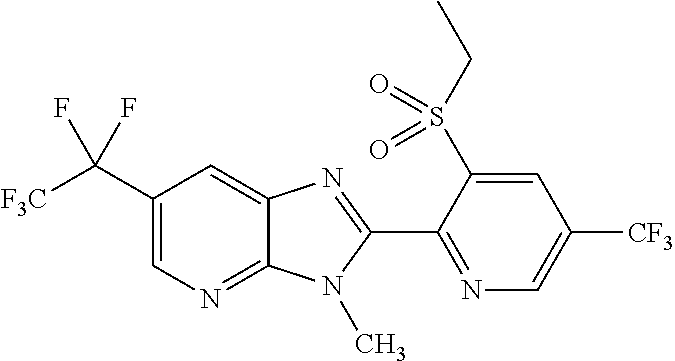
C1(C([F3C])(F)F)=CN=C2C(=C1)N=C(C1=NC=C([CF3])C=C1S(CC)(=O)=O)N2C
